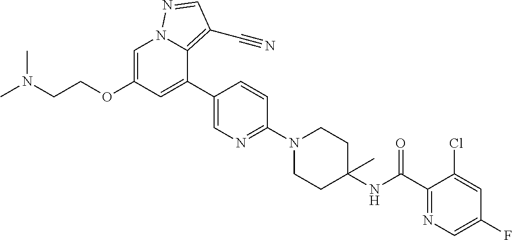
C1=C(OCCN(C)C)C=C(C2=CN=C(N3CCC(NC(C4=NC=C(F)C=C4Cl)=O)(C)CC3)C=C2)C2=C(C#N)C=NN12
